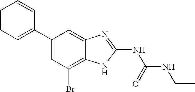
C1(C2=CC=CC=C2)=CC(Br)=C2C(=C1)N=C(NC(NCC)=O)N2
